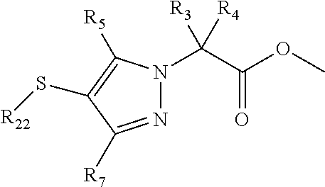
N1=C([R7])C(S[R22])=C([R5])N1C(C(OC)=O)([R3])[R4]
